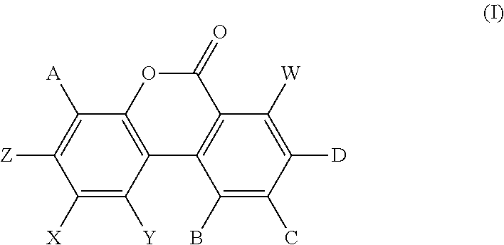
C12=C(C([A])=C([Z])C([X])=C1[Y])OC(=O)C1=C2C(B)=C(C)C([D])=C1[W]
